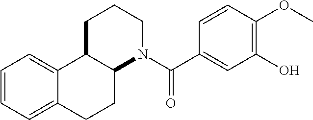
C1(O)=C(OC)C=CC(C(N2CCCC3C2CCC2=CC=CC=C32)=O)=C1
